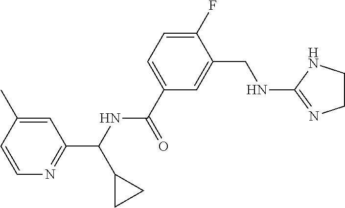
C1(C)=CC(C(NC(C2=CC=C(F)C(CNC3=NCCN3)=C2)=O)C2CC2)=NC=C1
